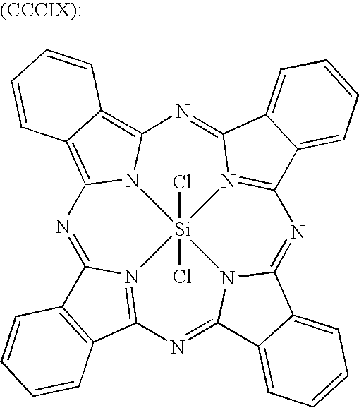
N1=C2N3=C(N=C4N5C(=NC6=N7C(=NC8=C9C(=C1N8[Si]753(Cl)Cl)C=CC=C9)C1=CC=CC=C61)C1=CC=CC=C41)C1=C2C=CC=C1
